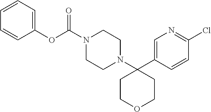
N1(C(=O)OC2=CC=CC=C2)CCN(C2(C3=CN=C(Cl)C=C3)CCOCC2)CC1
